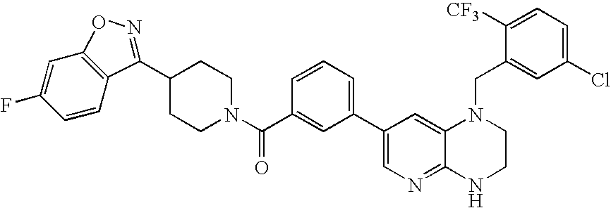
C1(C2=CC=CC(C(N3CCC(C4=NOC5=C4C=CC(F)=C5)CC3)=O)=C2)=CN=C2C(=C1)N(CC1=CC(Cl)=CC=C1[CF3])CCN2
